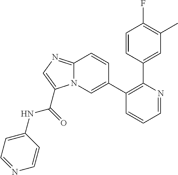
C1=NC(C2=CC(C)=C(F)C=C2)=C(C2=CN3C(=NC=C3C(=O)NC3=CC=NC=C3)C=C2)C=C1
